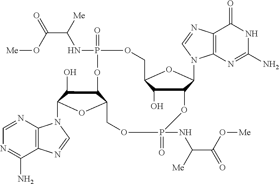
C12=C(N=CN=C1N)N(C1C(O)C3C(O1)COP(=O)(NC([Me])C(O[Me])=O)OC1C(O)C(COP(=O)(NC(C(O[Me])=O)[Me])O3)OC1N1C3=C(N=C1)C(=O)NC(N)=N3)C=N2
